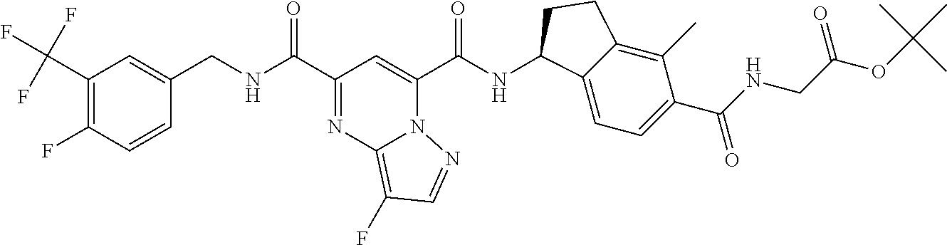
C1(C(F)(F)F)=C(F)C=CC(CNC(C2=NC3=C(F)C=NN3C(C(NC3C4=CC=C(C(NCC(OC(C)(C)C)=O)=O)C(C)=C4CC3)=O)=C2)=O)=C1
